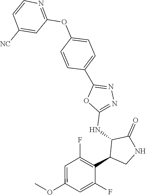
C1(NC2C(C3=C(F)C=C(OC)C=C3F)CNC2=O)=NN=C(C2=CC=C(OC3=NC=CC([NC])=C3)C=C2)O1
